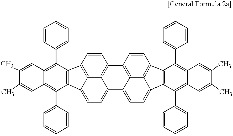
C12=C(C3=CC=CC=C3)C3=C(C(C4=CC=CC=C4)=C1C=C(C)C(C)=C2)C1=C2C4=C(C=C1)C1=C5C(=CC=C6C5=C(C=C1)C1=C6C(C5=CC=CC=C5)=C5C(=C1C1=CC=CC=C1)C=C(C)C(C)=C5)C4=CC=C32
